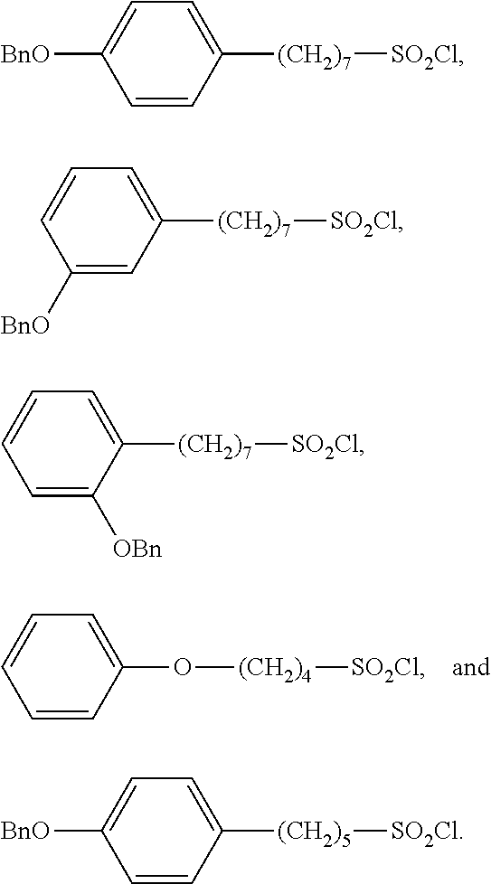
C1=CC(O[(CH2)4][SO2Cl])=CC=C1.C1=CC([(CH2)7][SO2Cl])=CC=C1[BnO].C1([BnO])=CC([(CH2)7][SO2Cl])=CC=C1.C1=C([OBn])C([(CH2)7][SO2Cl])=CC=C1.C1=CC([(CH2)5][SO2Cl])=CC=C1[BnO]
